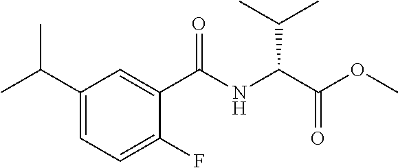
C1(C(C)C)=CC=C(F)C(C(NC(C(OC)=O)C(C)C)=O)=C1
